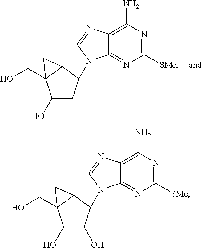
C1([SMe])=NC(N)=C2C(=N1)N(C1CC(O)C3(CO)C1C3)C=N2.C1([SMe])=NC(N)=C2C(=N1)N(C1C(O)C(O)C3(CO)C1C3)C=N2
